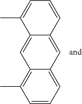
C1=CC=C2C(=C1C)C=C1C(=C2)C=CC=C1C
